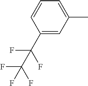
C1(C)=CC=CC(C(F)(F)C(F)(F)F)=C1
